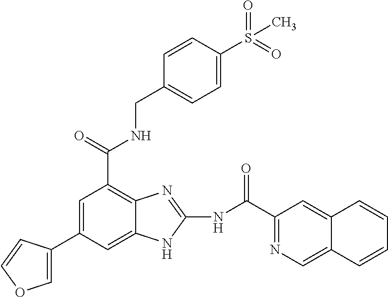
C1=C(C2=COC=C2)C=C2C(=C1C(NCC1=CC=C(S(=O)(C)=O)C=C1)=O)N=C(NC(=O)C1=NC=C3C(=C1)C=CC=C3)N2
